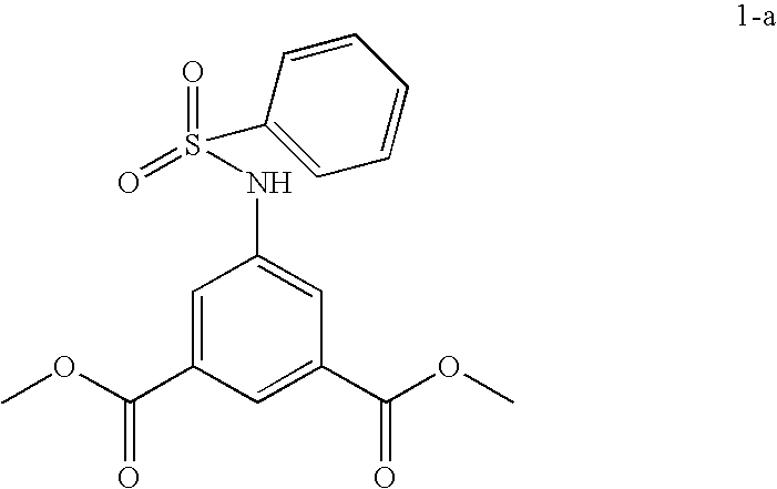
C1=C(C(OC)=O)C=C(C(OC)=O)C=C1NS(=O)(=O)C1=CC=CC=C1
